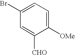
C1([OMe])=CC=C(Br)C=C1[CHO]
